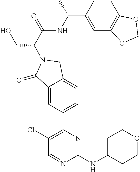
C1(Cl)=C(C2=CC=C3C(=C2)C(=O)N(C(C(=O)NC(C2=CC4=C(C=C2)OCO4)C)CO)C3)N=C(NC2CCOCC2)N=C1
